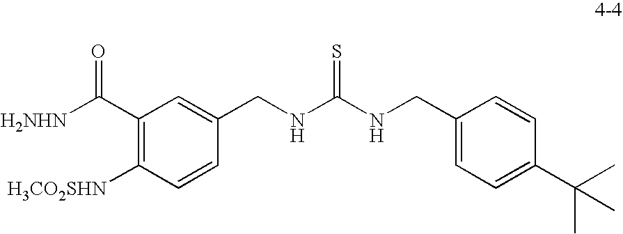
C1(C([H2NHN])=O)=C([H3CO2SHN])C=CC(CNC(NCC2=CC=C(C(C)(C)C)C=C2)=S)=C1
